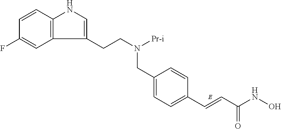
C1=CC2=C(C=C1F)C(CCN([Pr-i])CC1=CC=C(C=CC(NO)=O)C=C1)=CN2
